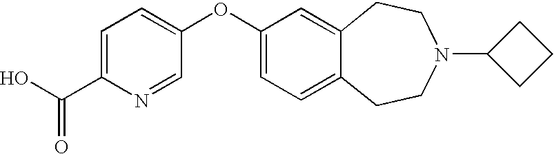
C1=C(C(O)=O)N=CC(OC2=CC=C3C(=C2)CCN(C2CCC2)CC3)=C1
